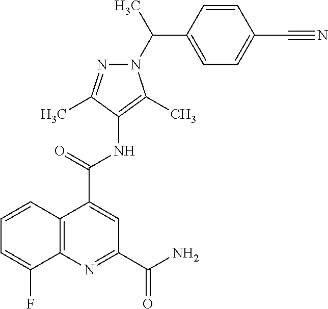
C12=C(N=C(C(=O)N)C=C1C(=O)NC1=C(C)N(C(C3=CC=C(C#N)C=C3)C)N=C1C)C(F)=CC=C2
